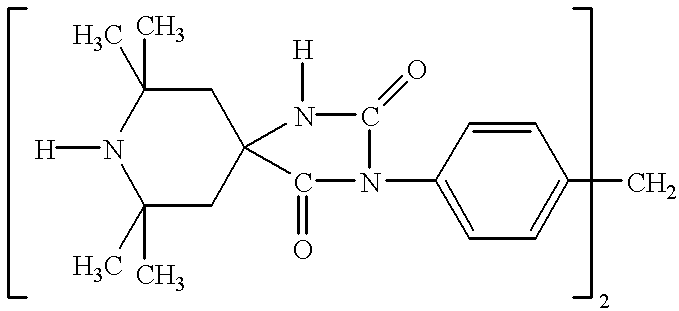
C1(C)(C)CC2(CC(C)(C)N1[H])N([H])C(=O)N(C1=CC=C(C)C=C1)C2=O
